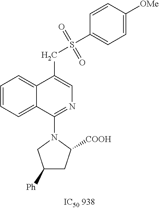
C(C1=CN=C(N2CC([Ph])CC2[COOH])C2=CC=CC=C12)S(C1=CC=C([OMe])C=C1)(=O)=O
